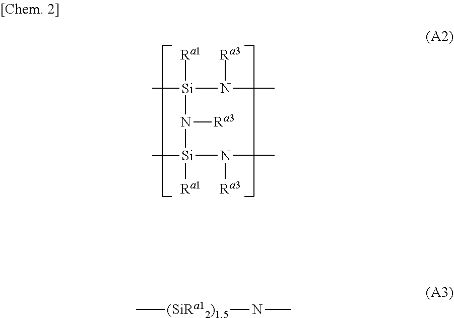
[Ra1][Si](N([Ra3])[Si]([Ra1])(N(C)[Ra3])C)(N(C)[Ra3])C.C[(SiRa12)1.5]NC
